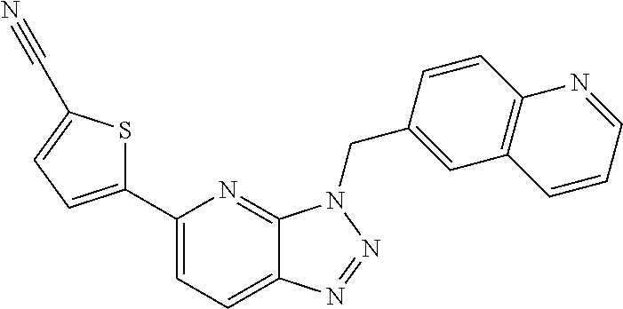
C1(C2=CC=C(C#N)S2)=CC=C2C(=N1)N(CC1=CC3=C(C=C1)N=CC=C3)N=N2
